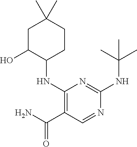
C1(NC2CCC(C)(C)CC2O)=C(C(N)=O)C=NC(NC(C)(C)C)=N1
